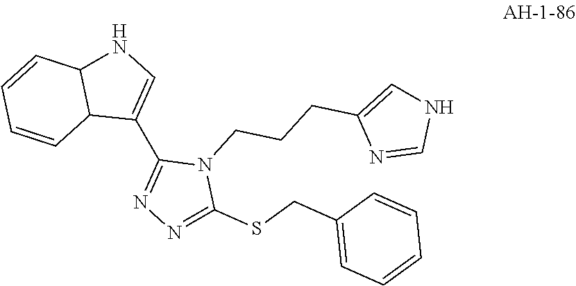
C1(C2=NN=C(SCC3=CC=CC=C3)N2CCCC2=CNC=N2)=CNC2C1C=CC=C2
